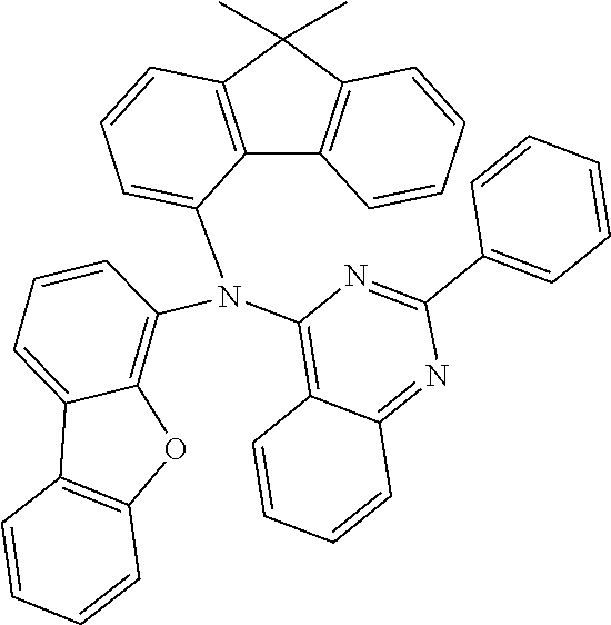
C12=C(C(C)(C)C3=C1C=CC=C3)C=CC=C2N(C1=C2C(=CC=C1)C1=C(O2)C=CC=C1)C1=C2C(=NC(C3=CC=CC=C3)=N1)C=CC=C2
